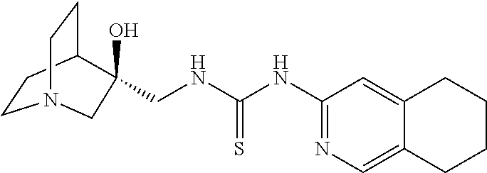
C1CC2CCN1CC2(CNC(NC1=NC=C2C(=C1)CCCC2)=S)O
